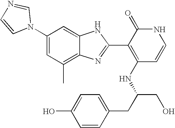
C1(C)=C2C(=CC(N3C=NC=C3)=C1)NC(C1=C(NC(CO)CC3=CC=C(O)C=C3)C=CNC1=O)=N2
